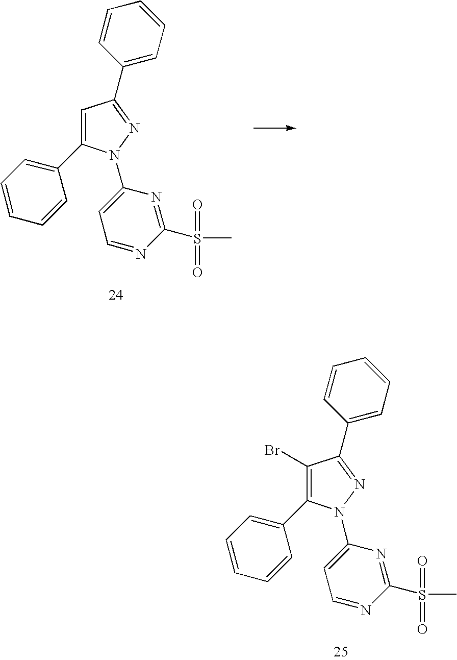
C1=C(C2=CC=CC=C2)N(C2=CC=NC(S(C)(=O)=O)=N2)N=C1C1=CC=CC=C1.C1(Br)=C(C2=CC=CC=C2)N(C2=CC=NC(S(C)(=O)=O)=N2)N=C1C1=CC=CC=C1
